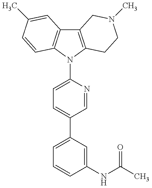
C12=C(N(C3=CC=C(C4=CC=CC(NC(C)=O)=C4)C=N3)C3=C1C=C(C)C=C3)CCN(C)C2
